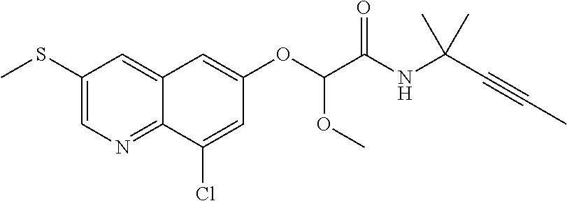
C1(SC)=CN=C2C(=C1)C=C(OC(C(NC(C#CC)(C)C)=O)OC)C=C2Cl
